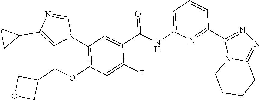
N1(C2=C(OCC3COC3)C=C(F)C(C(NC3=CC=CC(C4=NN=C5N4CCCC5)=N3)=O)=C2)C=NC(C2CC2)=C1
